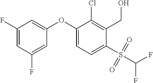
C1(F)=CC(F)=CC(OC2=CC=C(S(=O)(=O)C(F)F)C(CO)=C2Cl)=C1
